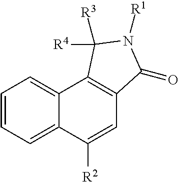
C1=CC=C2C(=C1)C1=C(C=C2[R2])C(=O)N([R1])C1([R4])[R3]
